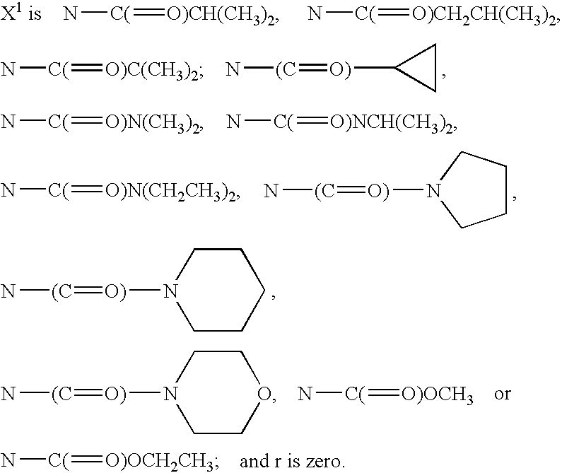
N[C(]=[O)CH(CH3)2].N[C(]=[O)CH2CH(CH3)2].N[(C]=[O)]C1CC1.N[C(]=[O)C(CH3)2].N[C(]=[O)N(CH3)2].N[C(]=[O)NCH(CH3)2].C1CCN([O)]=[(C]N)C1.N[C(]=[O)N(CH2CH3)2].N1([O)]=[(C]N)CCCCC1.N1([O)]=[(C]N)CCOCC1.N[C(]=[O)OCH3].N[C(]=[O)OCH2CH3]
